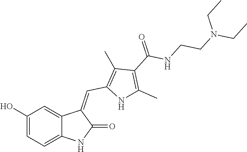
C1(O)=CC=C2C(=C1)C(=CC1=C(C)C(C(=O)NCCN(CC)CC)=C(C)N1)C(=O)N2
